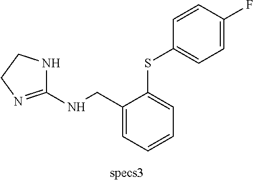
C1(NCC2=CC=CC=C2SC2=CC=C(F)C=C2)=NCCN1
